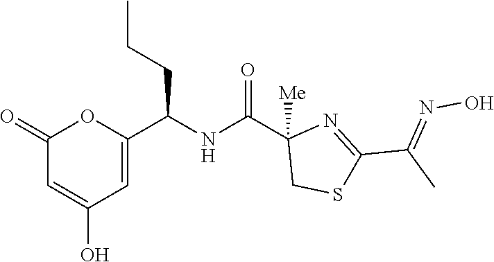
C1(=O)C=C(O)C=C(C(NC(C2([Me])CSC(C(C)=NO)=N2)=O)CCC)O1
